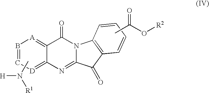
C12=[A]B=C[D]=C1N=C1N(C2=O)C2=C(C1=O)C=CC=C2.CN([H])[R1].CC(O[R2])=O
